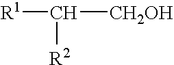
[R1]C([CH2OH])[R2]
